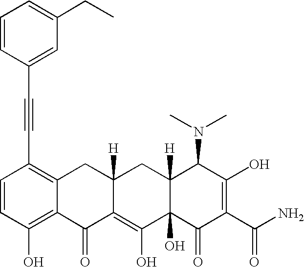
C1=CC(O)=C2C(=C1C#CC1=CC(CC)=CC=C1)CC1([H])C(=C(O)C3(O)C([H])(C1)C(N(C)C)C(O)=C(C(N)=O)C3=O)C2=O
